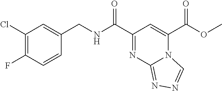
O(C(C1=CC(C(NCC2=CC(Cl)=C(F)C=C2)=O)=NC2=NN=CN12)=O)C
